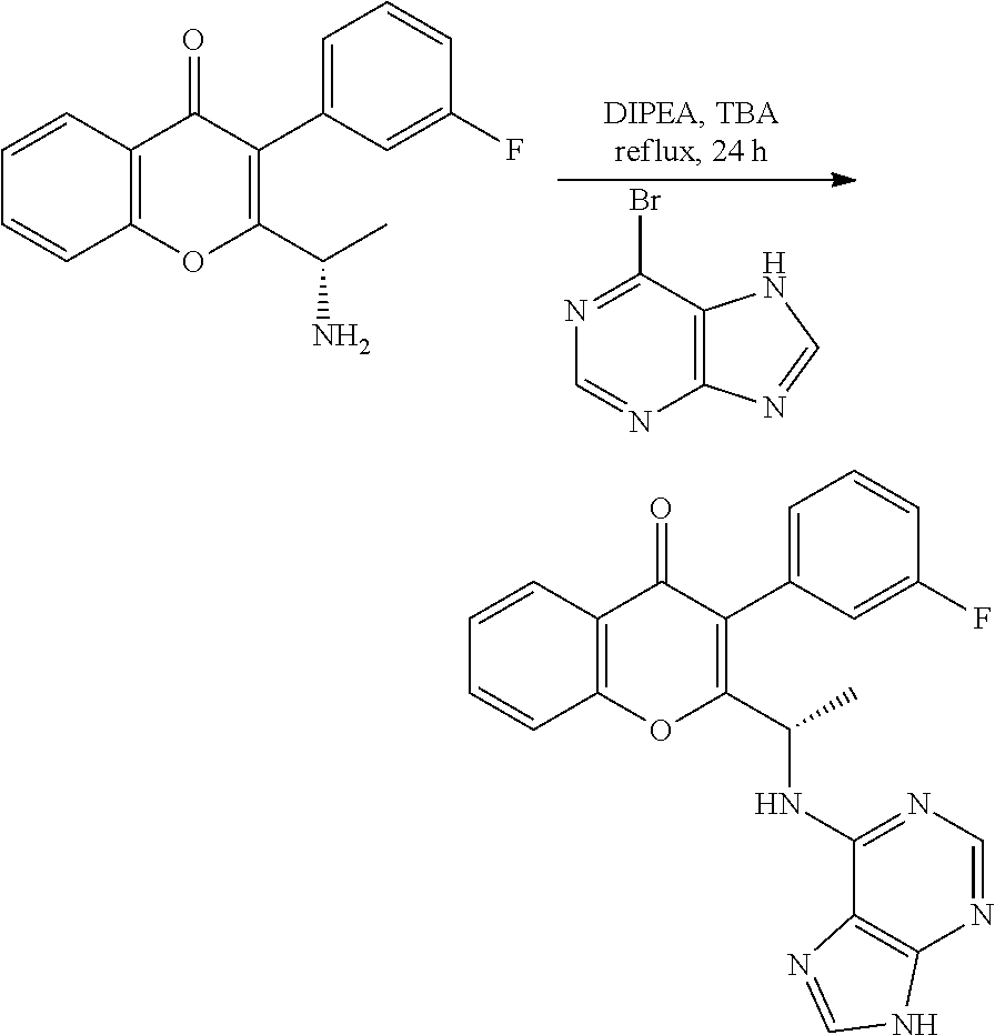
N1=C(Br)C2=C(N=C1)N=CN2.C1=CC2=C(C=C1)OC(C(C)N)=C(C1=CC=CC(F)=C1)C2=O.C1=CC2=C(C=C1)OC(C(C)NC1=NC=NC3=C1N=CN3)=C(C1=CC=CC(F)=C1)C2=O
